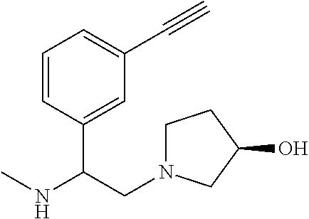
C1=CC(C(NC)CN2CCC(O)C2)=CC(C#C)=C1
